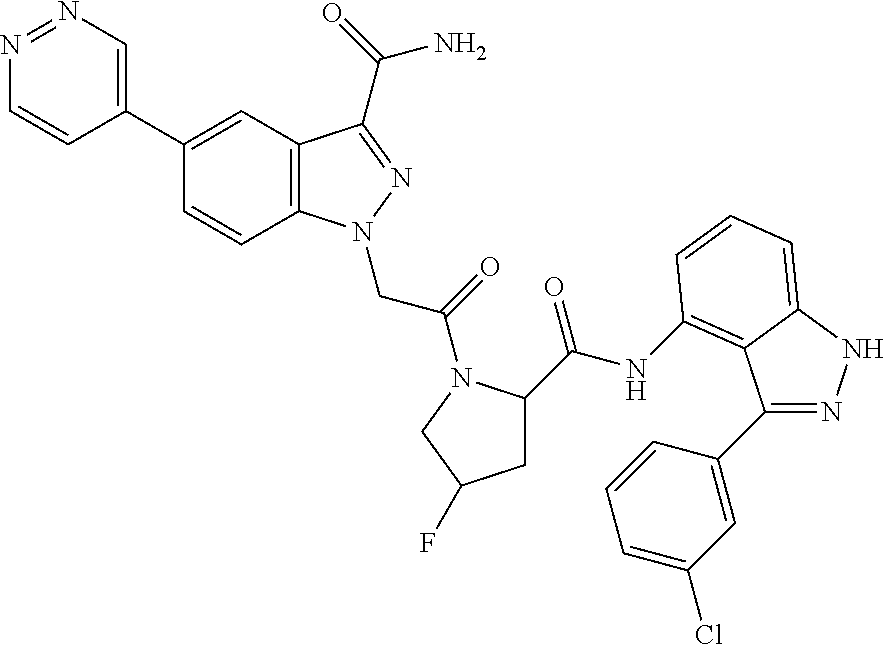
N1=NC=C(C2=CC3=C(C=C2)N(CC(=O)N2C(C(NC4=C5C(C6=CC(Cl)=CC=C6)=NNC5=CC=C4)=O)CC(F)C2)N=C3C(=O)N)C=C1
